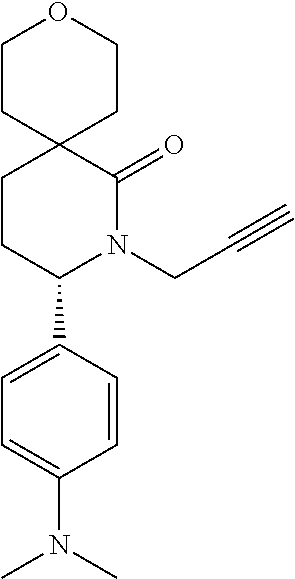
C12(CCC(C3=CC=C(N(C)C)C=C3)N(CC#C)C1=O)CCOCC2
